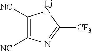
C1([NC])=C([NC])N=C([CF3])[LiN]1
